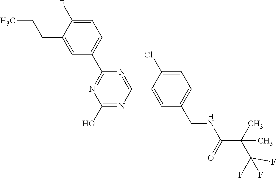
C1(C2=NC(O)=NC(C3=CC(CNC(C(C(F)(F)F)(C)C)=O)=CC=C3Cl)=N2)=CC=C(F)C(CCC)=C1
